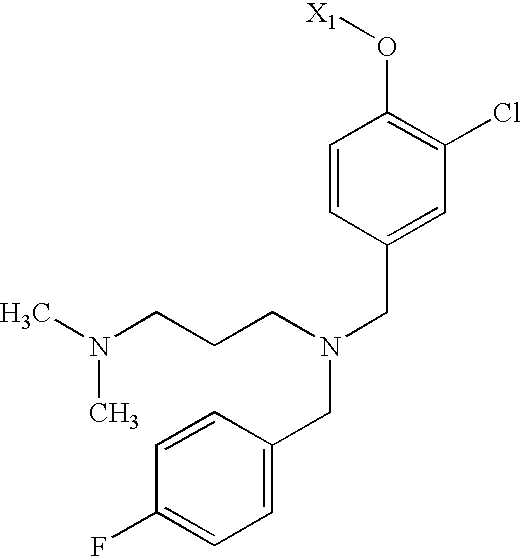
C1=CC(CN(CC2=CC=C(F)C=C2)CCCN(C)C)=CC(Cl)=C1O[X1]
